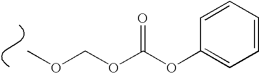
COCOC(OC1=CC=CC=C1)=O
